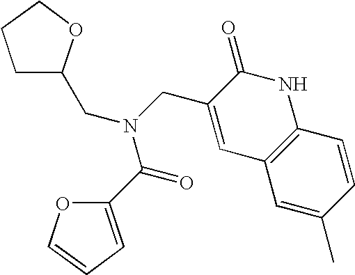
C1C(CN(C(C2=CC=CO2)=O)CC2=CC3=C(NC2=O)C=CC(C)=C3)OCC1
